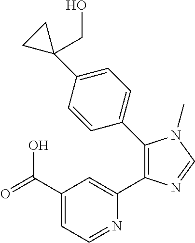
C1(C(=O)O)=CC=NC(C2=C(C3=CC=C(C4(CO)CC4)C=C3)N(C)C=N2)=C1
